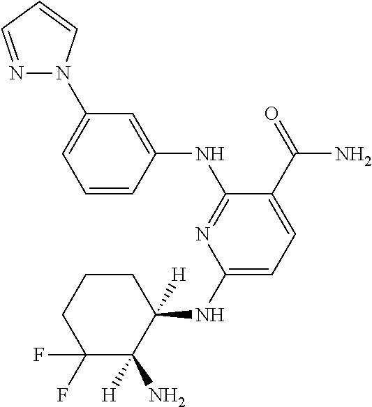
C1(NC2([H])CCCC(F)(F)C2([H])N)=CC=C(C(=O)N)C(NC2=CC(N3N=CC=C3)=CC=C2)=N1
